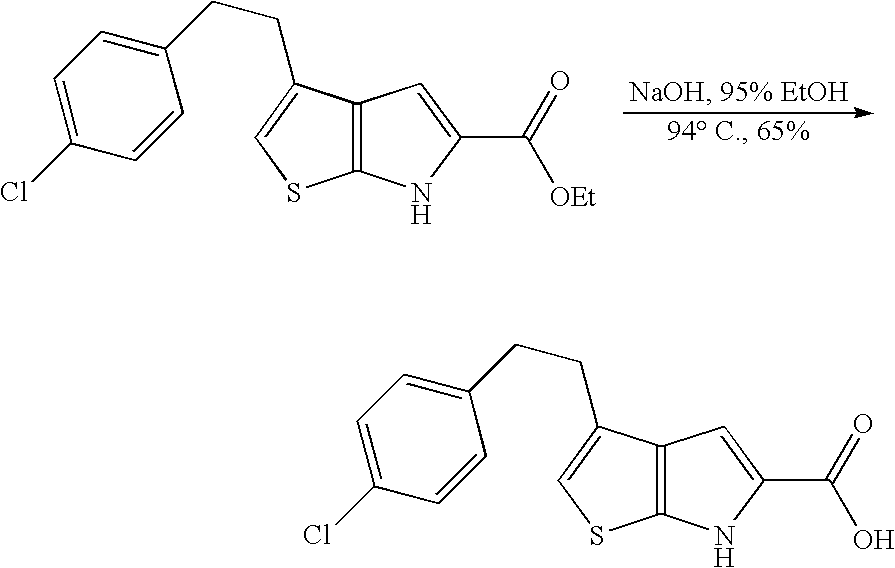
C1(CCC2=CSC3=C2C=C(C([OEt])=O)N3)=CC=C(Cl)C=C1.C1(CCC2=CSC3=C2C=C(C(O)=O)N3)=CC=C(Cl)C=C1
